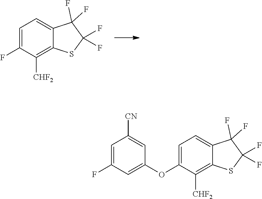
C1=C2C(F)(F)C(F)(F)SC2=C([CHF2])C(F)=C1.C1=C2C(F)(F)C(F)(F)SC2=C([CHF2])C(OC2=CC(F)=CC([CN])=C2)=C1
